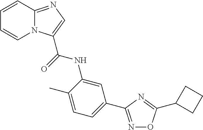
C1=CC2=NC=C(C(=O)NC3=CC(C4=NOC(C5CCC5)=N4)=CC=C3C)N2C=C1
